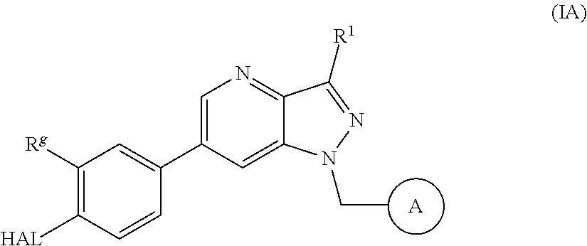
C1=C(C2=CC([Rg])=C([HAL])C=C2)C=C2C(=N1)C([R1])=NN2CC.[A]
